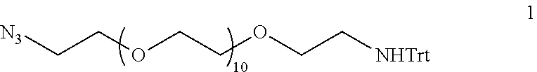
[N3]CCOCCOCC[NHTrt]
